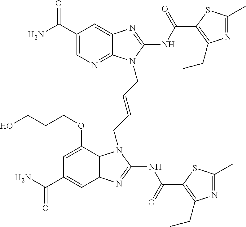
C1(C(N)=O)=CN=C2C(=C1)N=C(NC(=O)C1=C(CC)N=C(C)S1)N2CC=CCN1C2=C(C=C(C(N)=O)C=C2OCCCO)N=C1NC(=O)C1=C(CC)N=C(C)S1
